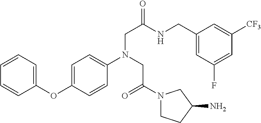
C1(OC2=CC=CC=C2)=CC=C(N(CC(N2CCC(N)C2)=O)CC(NCC2=CC(F)=CC([CF3])=C2)=O)C=C1
